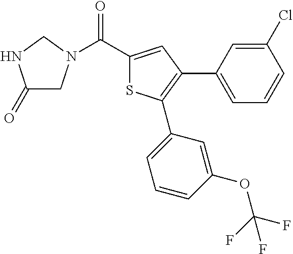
C1(=O)CN(C(C2=CC(C3=CC=CC(Cl)=C3)=C(C3=CC=CC(OC(F)(F)F)=C3)S2)=O)CN1
